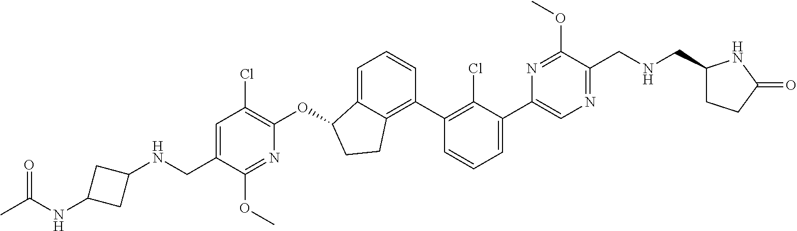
C(C1=CC(Cl)=C(OC2C3=CC=CC(C4=C(Cl)C(C5=CN=C(CNCC6CCC(=O)N6)C(OC)=N5)=CC=C4)=C3CC2)N=C1OC)NC1CC(NC(C)=O)C1
